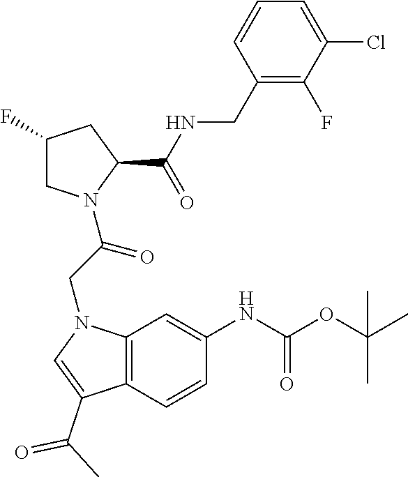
C1(F)CN(C(CN2C3=C(C(C(C)=O)=C2)C=CC(NC(OC(C)(C)C)=O)=C3)=O)C(C(NCC2=C(F)C(Cl)=CC=C2)=O)C1
